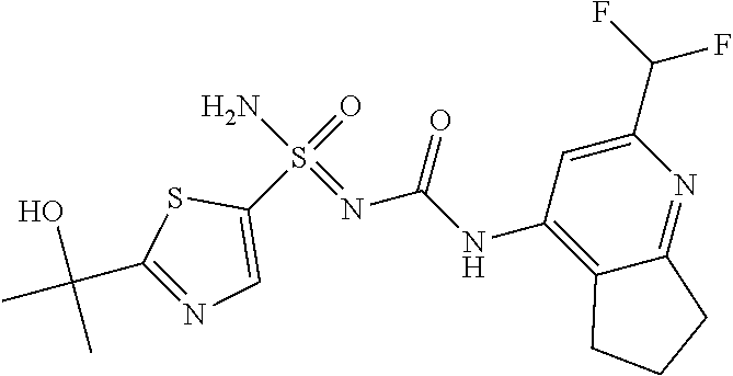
NS(=NC(NC1=C2C(=NC(C(F)F)=C1)CCC2)=O)(=O)C1=CN=C(C(C)(O)C)S1
